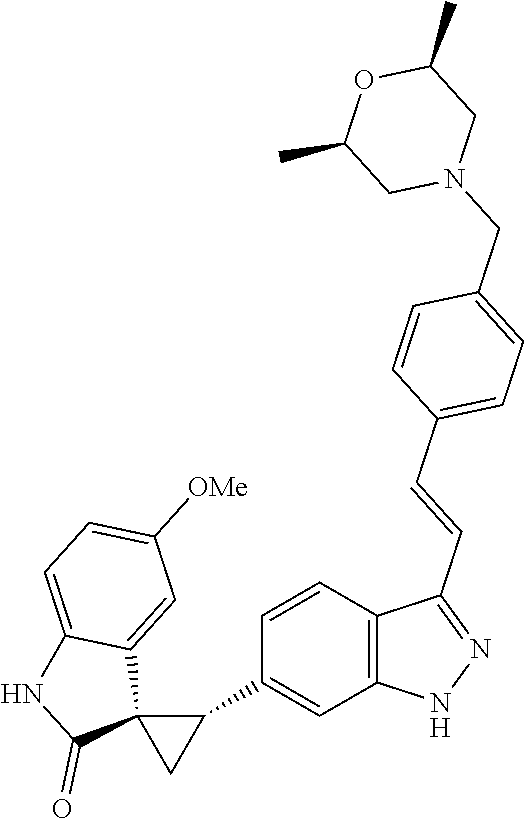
N1=C(C=CC2=CC=C(CN3CC(C)OC(C)C3)C=C2)C2=C(N1)C=C(C1C3(C4=CC([OMe])=CC=C4NC3=O)C1)C=C2
